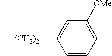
C1=CC=C([OMe])C=C1[(CH2)2]C
